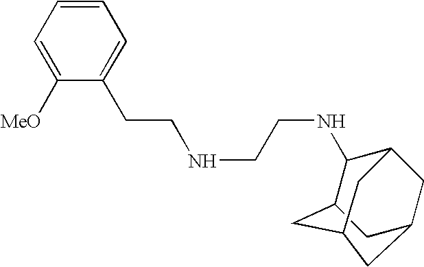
N(CCC1=CC=CC=C1[MeO])CCNC1C2CC3CC1CC(C2)C3
